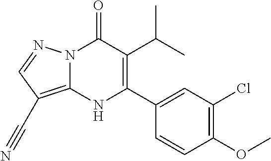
N12C(=C(C#N)C=N1)NC(C1=CC(Cl)=C(OC)C=C1)=C(C(C)C)C2=O
